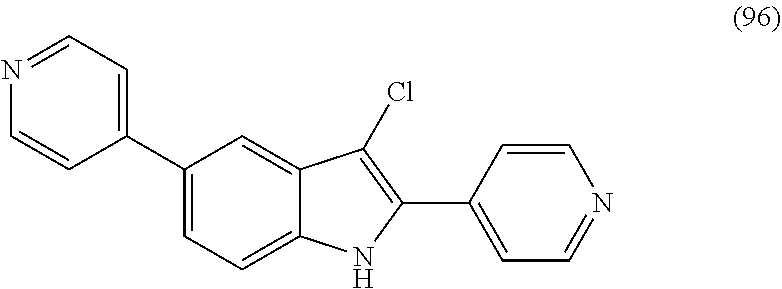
N1=CC=C(C2=CC=C3C(=C2)C(Cl)=C(C2=CC=NC=C2)N3)C=C1
